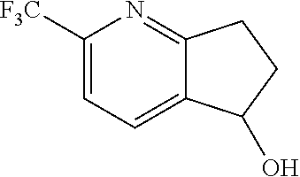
C1([F3C])=CC=C2C(=N1)CCC2O
